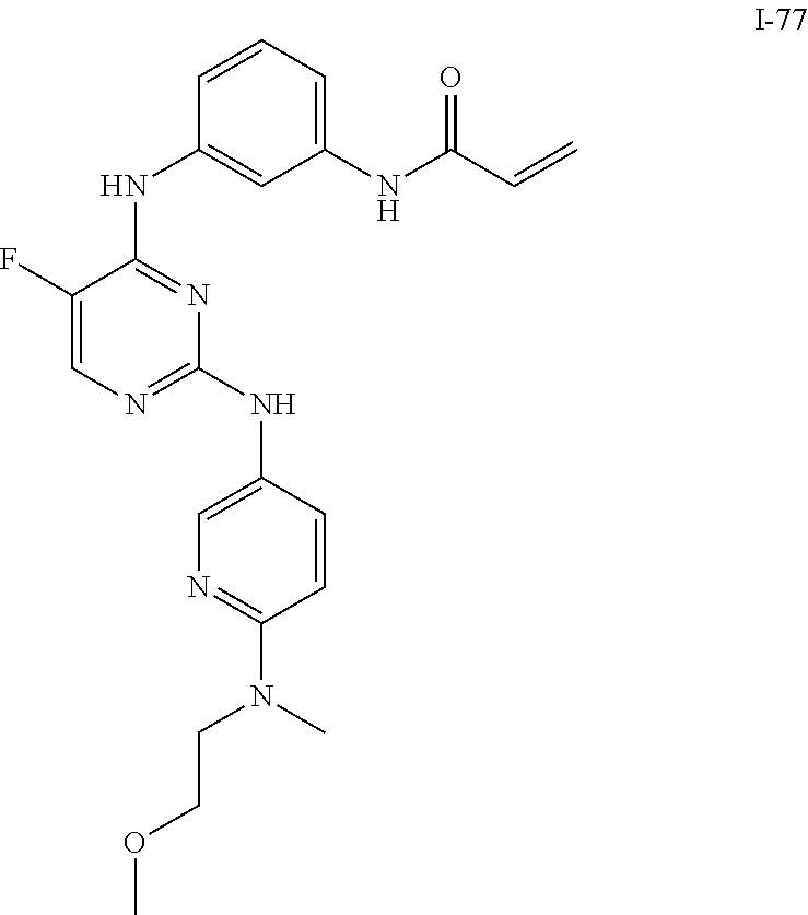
C1(NC(C=C)=O)=CC=CC(NC2=NC(NC3=CN=C(N(CCOC)C)C=C3)=NC=C2F)=C1
